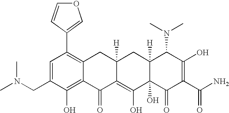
C1(CN(C)C)=CC(C2=COC=C2)=C2C(=C1O)C(=O)C1=C(O)C3(O)C([H])(CC1([H])C2)C(N(C)C)C(O)=C(C(N)=O)C3=O
